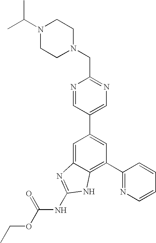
N1=CC(C2=CC(C3=NC=CC=C3)=C3C(=C2)N=C(NC(OCC)=O)N3)=CN=C1CN1CCN(C(C)C)CC1
